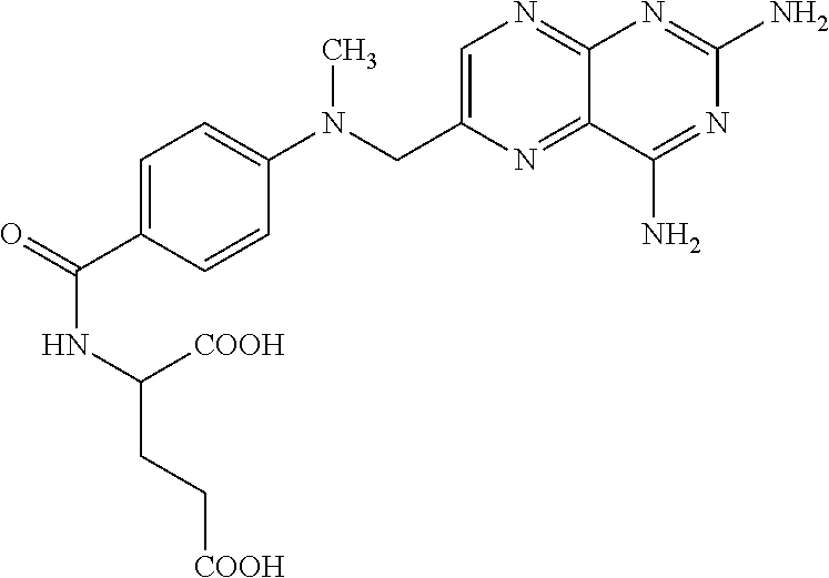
C1=C(CN(C2=CC=C(C(=O)NC(CC[COOH])[COOH])C=C2)C)N=C2C(=N1)N=C(N)N=C2N
